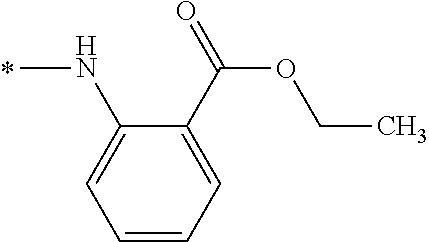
N(C)C1=CC=CC=C1C(OCC)=O
